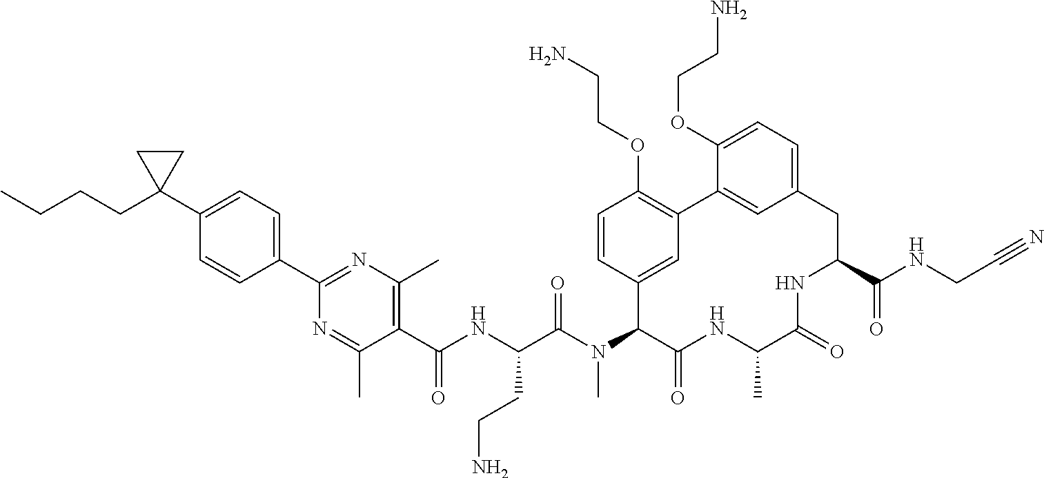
C1(C(NC(C(N(C2C(=O)NC(C)C(=O)NC(C(NCC#N)=O)CC3=CC=C(OCCN)C(=C3)C3=C(OCCN)C=CC2=C3)C)=O)CCN)=O)=C(C)N=C(C2=CC=C(C3(CCCC)CC3)C=C2)N=C1C
